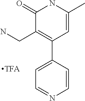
C1=CC(C2=C(CN)C(=O)NC(C)=C2)=CC=N1
